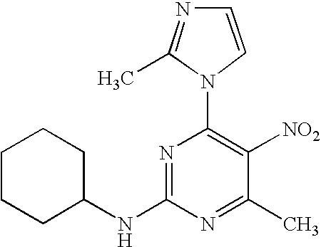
N1=C(NC2CCCCC2)N=C(C)C([NO2])=C1N1C=CN=C1C
